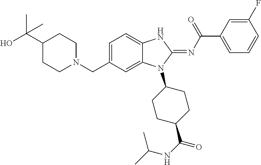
C1=C(CN2CCC(C(O)(C)C)CC2)C=C2C(=C1)NC(=NC(C1=CC=CC(F)=C1)=O)N2C1CCC(C(NC(C)C)=O)CC1
